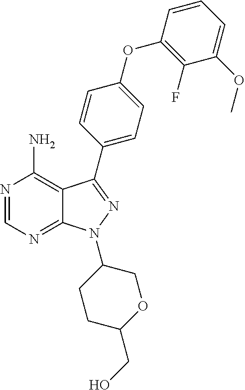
C12=C(N)N=CN=C1N(C1CCC(CO)OC1)N=C2C1=CC=C(OC2=C(F)C(OC)=CC=C2)C=C1
